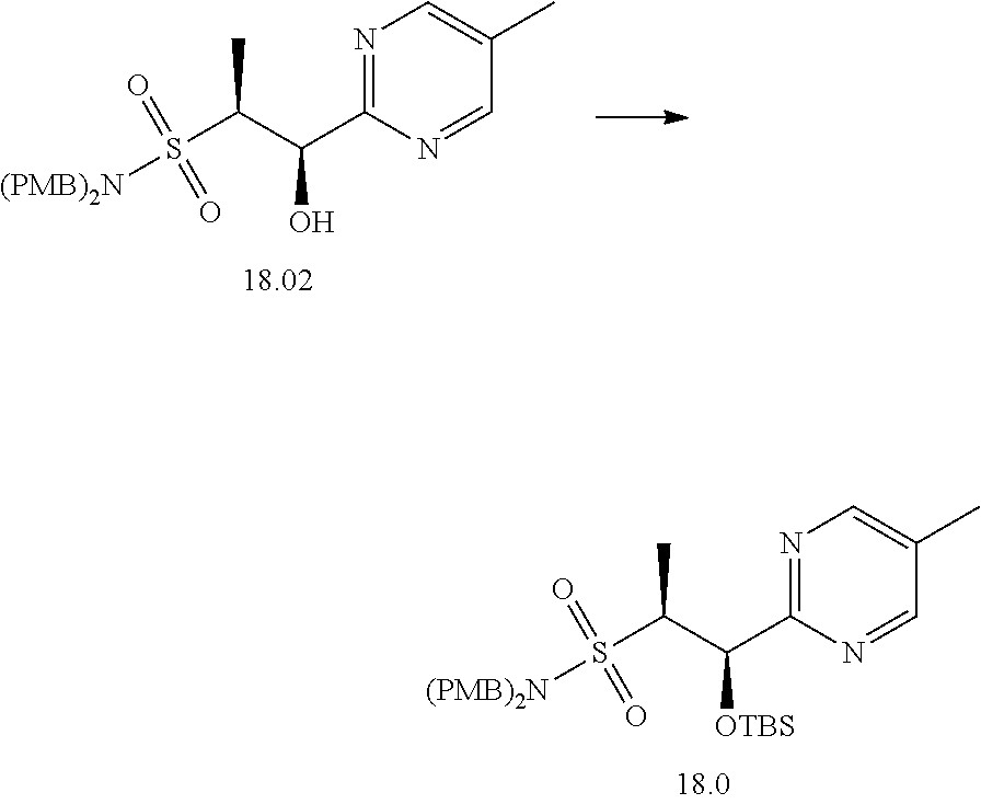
C1(C(C(S(=O)([(PMB)2N])=O)C)O)=NC=C(C)C=N1.C1(C(C(S(=O)([(PMB)2N])=O)C)[OTBS])=NC=C(C)C=N1
